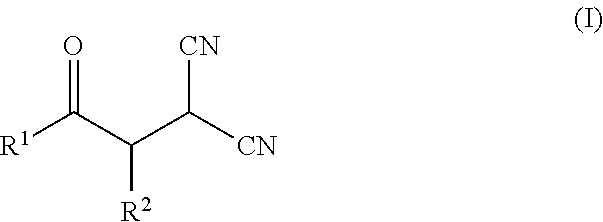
[R1]C(C(C([CN])[CN])[R2])=O
